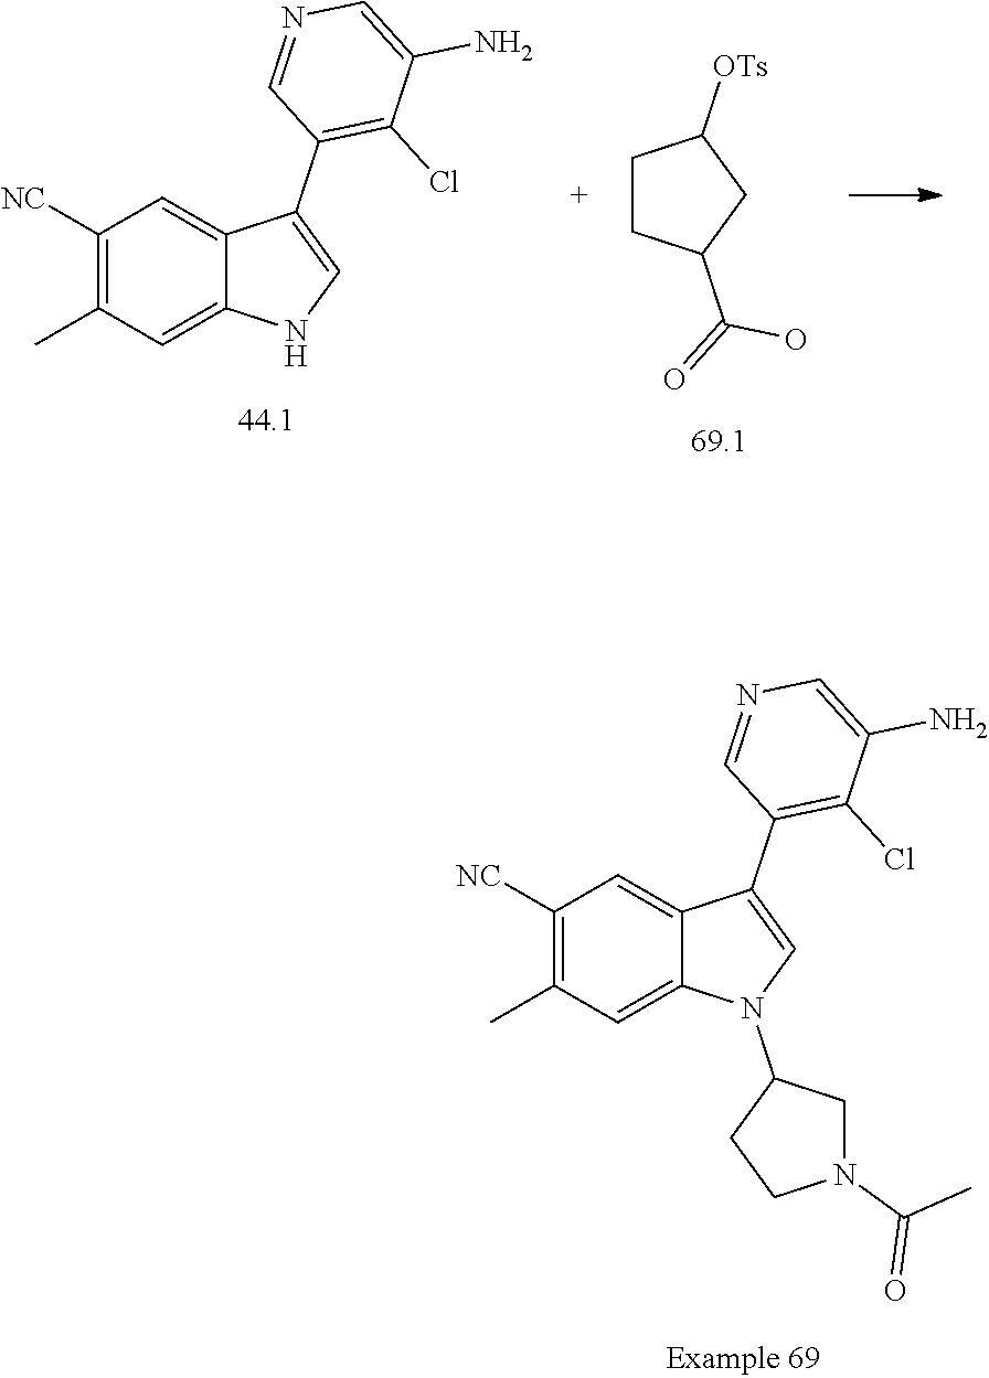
C1([NC])=C(C)C=C2C(=C1)C(C1=C(Cl)C(N)=CN=C1)=CN2C1CN(C(=O)C)CC1.C1([NC])=C(C)C=C2C(=C1)C(C1=C(Cl)C(N)=CN=C1)=CN2.C1CC(C(O)=O)CC1[OTs]
